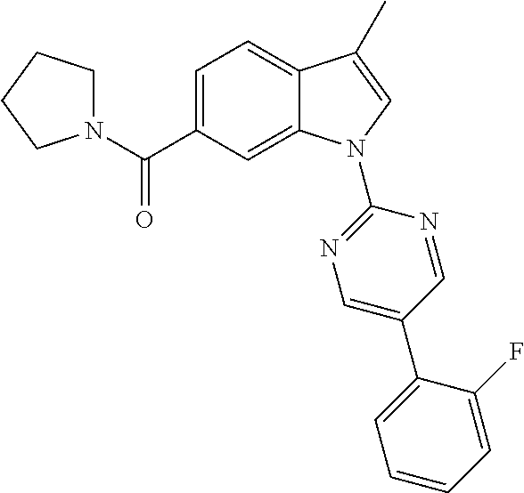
C(C1=CC=C2C(=C1)N(C1=NC=C(C3=CC=CC=C3F)C=N1)C=C2C)(=O)N1CCCC1
